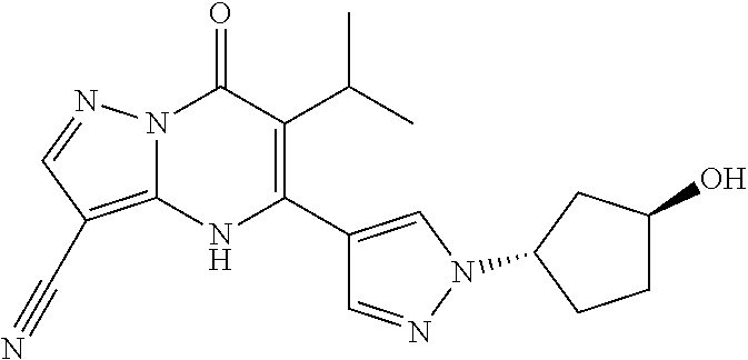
N12C(=C(C#N)C=N1)NC(C1=CN(C3CC(O)CC3)N=C1)=C(C(C)C)C2=O
